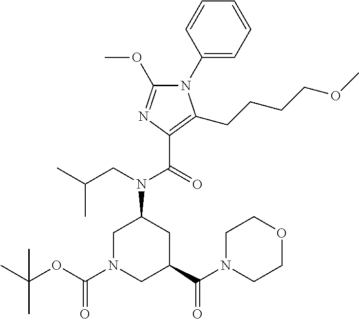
N1(C2=CC=CC=C2)C(OC)=NC(C(=O)N(CC(C)C)C2CN(C(OC(C)(C)C)=O)CC(C(N3CCOCC3)=O)C2)=C1CCCCOC
